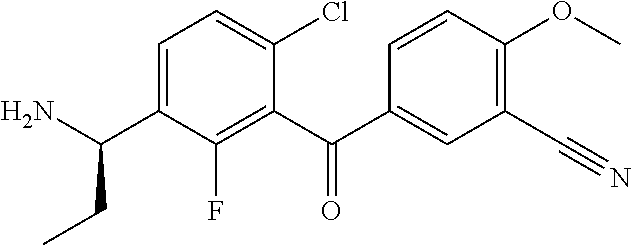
C1(C(C2=CC(C#N)=C(OC)C=C2)=O)=C(F)C(C(N)CC)=CC=C1Cl
